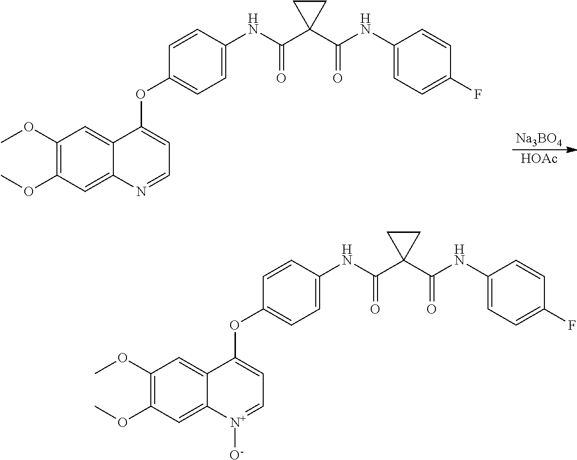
C1(OC)=C(OC)C=C2C(=C1)C(OC1=CC=C(NC(C3(C(NC4=CC=C(F)C=C4)=O)CC3)=O)C=C1)=CC=N2.[Na3BO4].[HOAc].C1(OC)=C(OC)C=C2C(=C1)C(OC1=CC=C(NC(C3(C(NC4=CC=C(F)C=C4)=O)CC3)=O)C=C1)=CC=[N+]2[O-]
